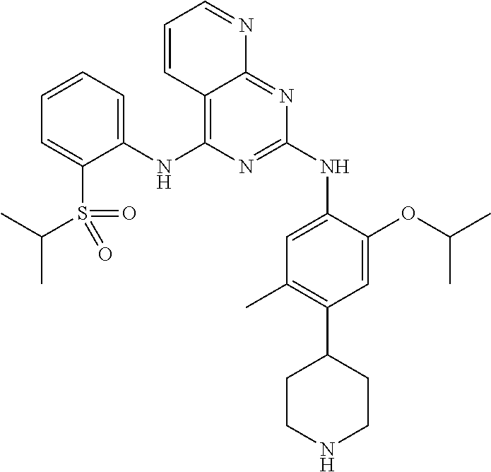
C1(NC2=C3C(=NC(NC4=CC(C)=C(C5CCNCC5)C=C4OC(C)C)=N2)N=CC=C3)=CC=CC=C1S(C(C)C)(=O)=O
